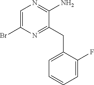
C1=C(Br)N=C(CC2=CC=CC=C2F)C(N)=N1
